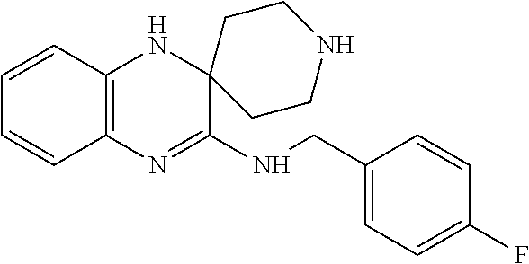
C12=C(N=C(NCC3=CC=C(F)C=C3)C3(N1)CCNCC3)C=CC=C2
